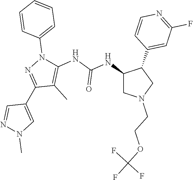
C1(NC(NC2=C(C)C(C3=CN(C)N=C3)=NN2C2=CC=CC=C2)=O)CN(CCOC(F)(F)F)CC1C1=CC(F)=NC=C1
